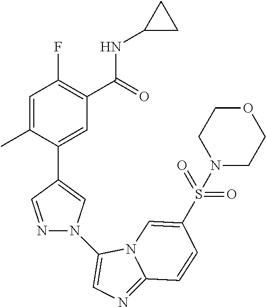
C1=C(C)C(C2=CN(C3=CN=C4N3C=C(S(=O)(=O)N3CCOCC3)C=C4)N=C2)=CC(C(=O)NC2CC2)=C1F
